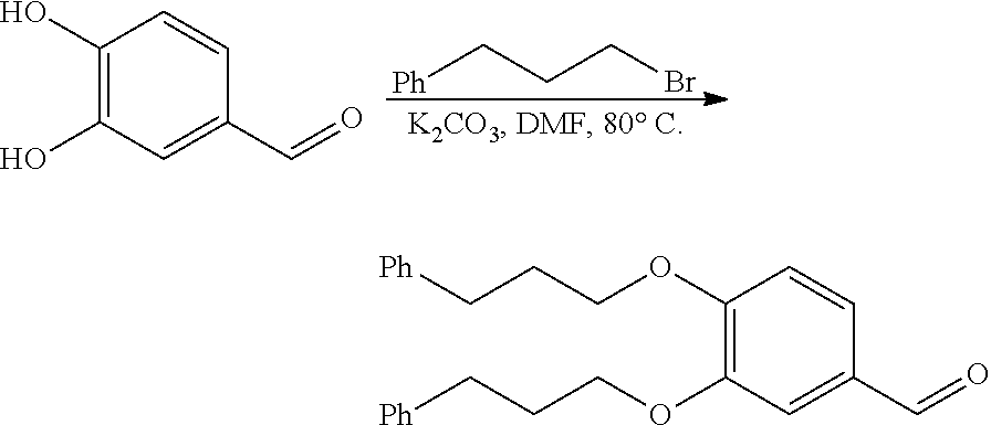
[Ph]CCCBr.C1(O)=C(O)C=C(C=O)C=C1.C1(OCCC[Ph])=C(OCCC[Ph])C=C(C=O)C=C1
